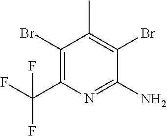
C1(Br)=C(C(F)(F)F)N=C(N)C(Br)=C1C
